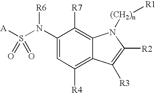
C12=C([R7])C(N(S(=O)([A])=O)[R6])=CC([R4])=C1C([R3])=C([R2])N2[(CH2)n][R1]
